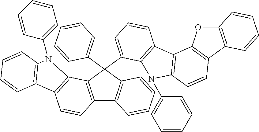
C12=C(C3=C(C=C1)C1=C(C=CC=C1)N3C1=CC=CC=C1)C1(C3=C2C=CC=C3)C2=C(C3=C1C=CC=C3)C=CC1=C2N(C2=CC=CC=C2)C2=C1C1=C(C=C2)C2=C(O1)C=CC=C2
